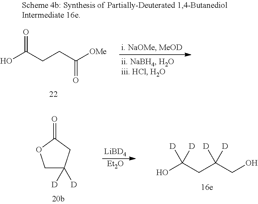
C1C([D])([D])CC(=O)O1.[LiBD4].[Et2O].OC([D])(CC([D])(CO)[D])[D].OC(=O)CCC(=O)[OMe]
